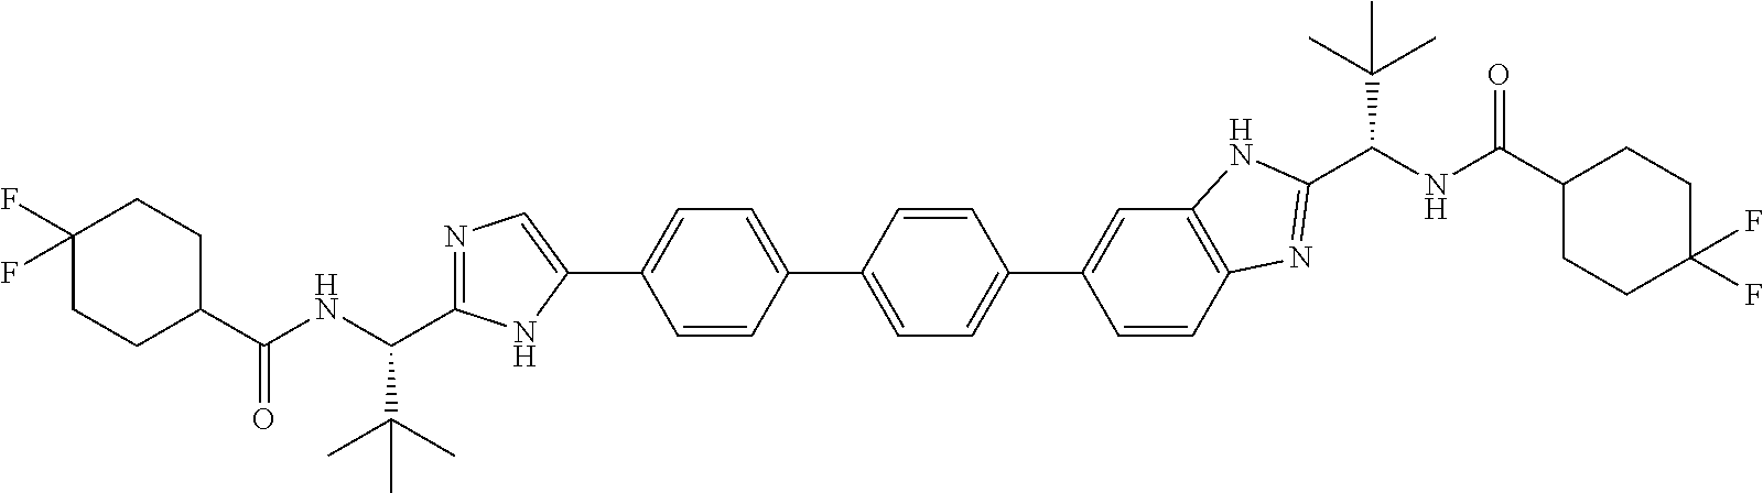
C1(F)(F)CCC(C(NC(C(C)(C)C)C2=NC=C(C3=CC=C(C4=CC=C(C5=CC6=C(C=C5)N=C(C(C(C)(C)C)NC(C5CCC(F)(F)CC5)=O)N6)C=C4)C=C3)N2)=O)CC1
